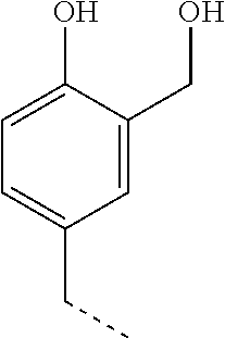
C1=C(O)C(CO)=CC(CC)=C1
